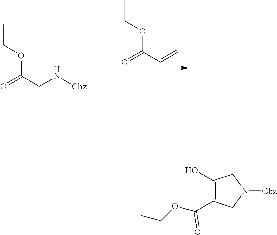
O=C(C=C)OCC.O=C(CN[Cbz])OCC.C1(O)=C(C(OCC)=O)CN([Cbz])C1
